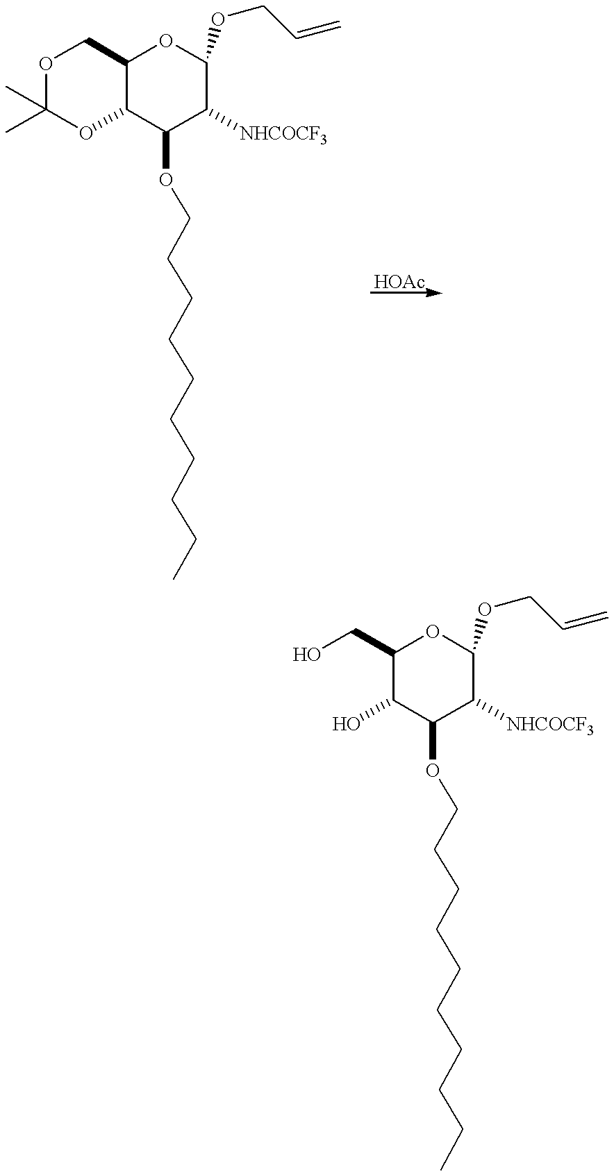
O(CCCCCCCCCC)C1C2C(OC(OCC=C)C1[NHCOCF3])COC(C)(C)O2.O(CCCCCCCCCC)C1C(O)C(CO)OC(OCC=C)C1[NHCOCF3]
